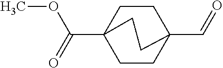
COC(=O)C12CCC(C=O)(CC1)CC2
